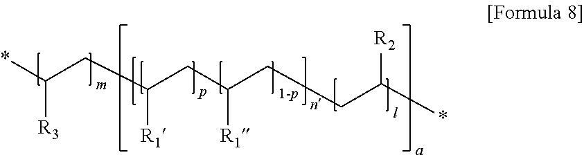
C(C(CC(CCC(*)[R2])[R1])[R1])C(*)[R3]
